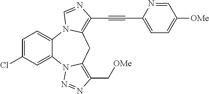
C1=C(Cl)C=C2C(=C1)N1C(=C(C#CC3=CC=C([OMe])C=N3)N=C1)CC1=C(C[OMe])N=NN21
